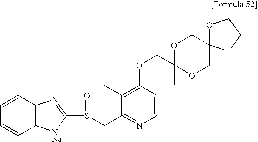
O(CC1(C)OCC2(CO1)OCCO2)C1=C(C)C(CS(C2=NC3=C([NNa]2)C=CC=C3)=O)=NC=C1
